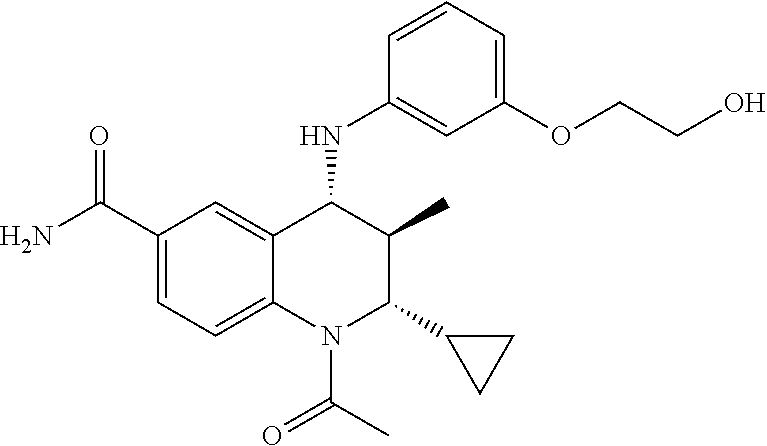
C1(C(N)=O)=CC=C2C(=C1)C(NC1=CC(OCCO)=CC=C1)C(C)C(C1CC1)N2C(C)=O
